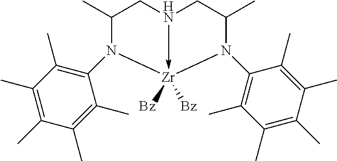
C1(C)N(C2=C(C)C(C)=C(C)C(C)=C2C)[Zr]2([Bz])([Bz])-N(C1)CC(C)N2C1=C(C)C(C)=C(C)C(C)=C1C
